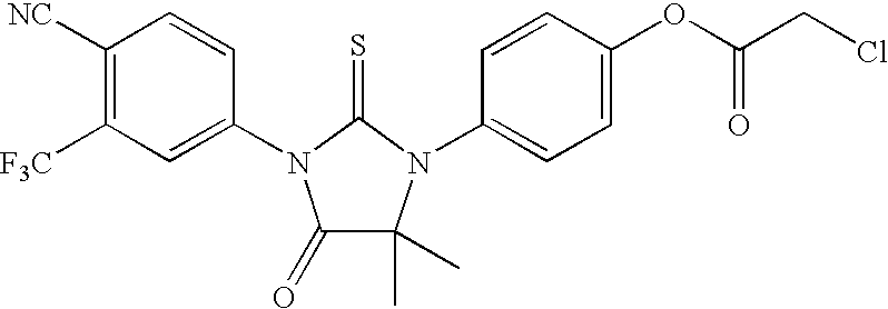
C1([NC])=C([F3C])C=C(N2C(=O)C(C)(C)N(C3=CC=C(OC(CCl)=O)C=C3)C2=S)C=C1
